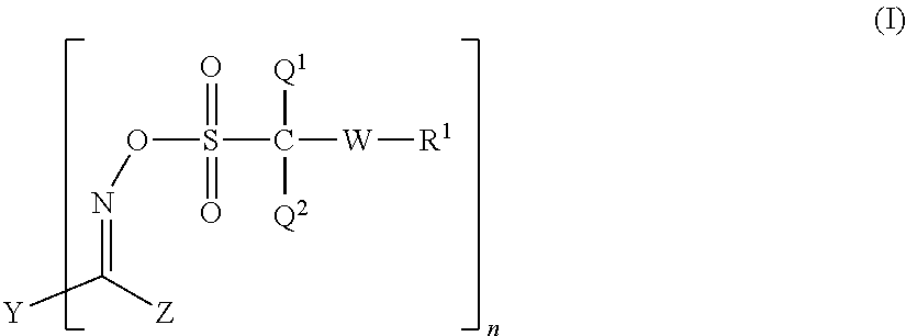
O(S(=O)(=O)C([Q1])([Q2])[W][R1])N=C([Y])[Z]
